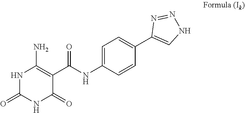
N1C(=O)NC(=O)C(C(NC2=CC=C(C3=CNN=N3)C=C2)=O)=C1N
